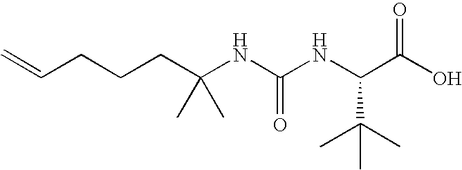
C(CCCC(NC(NC(C(O)=O)C(C)(C)C)=O)(C)C)=C
